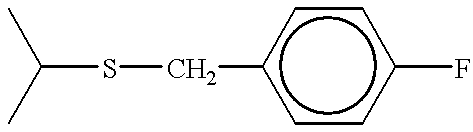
C(SCc1ccc(F)cc1)(C)C
